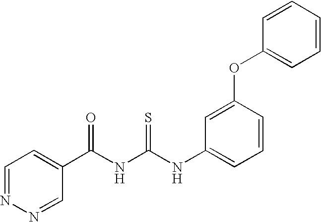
N(C(NC(C1=CC=NN=C1)=O)=S)C1=CC=CC(OC2=CC=CC=C2)=C1
